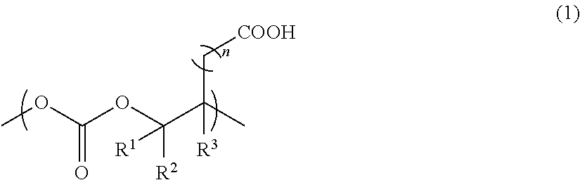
COC(OC(C(C)(C[COOH])[R3])([R2])[R1])=O
